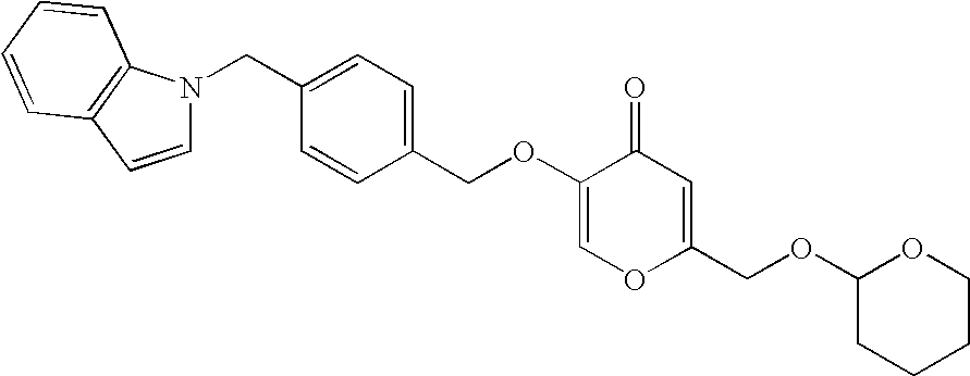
C1(COC2=COC(COC3OCCCC3)=CC2=O)=CC=C(CN2C=CC3=C2C=CC=C3)C=C1
